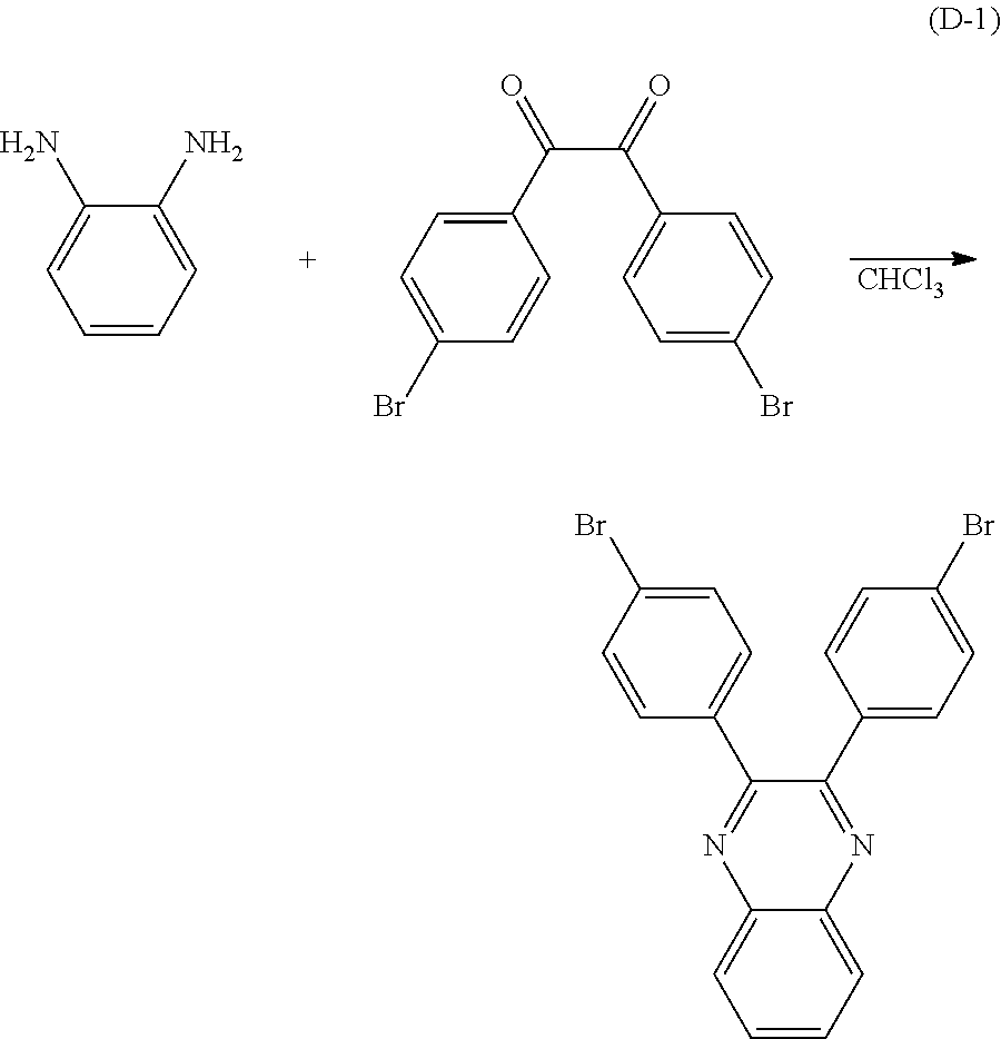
[CHCl3].C1=CC=C(N)C(N)=C1.C(C(=O)C1=CC=C(Br)C=C1)(C1=CC=C(Br)C=C1)=O.C1=C(Br)C=CC(C2=NC3=CC=CC=C3N=C2C2=CC=C(Br)C=C2)=C1
